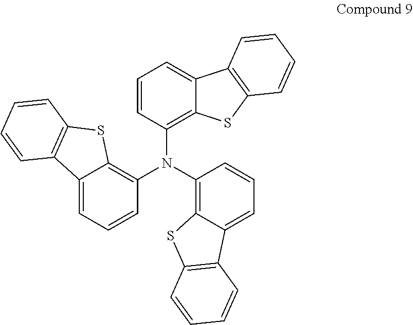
C1(N(C2=C3C(=CC=C2)C2=C(S3)C=CC=C2)C2=C3C(=CC=C2)C2=C(S3)C=CC=C2)=C2C(=CC=C1)C1=C(S2)C=CC=C1
